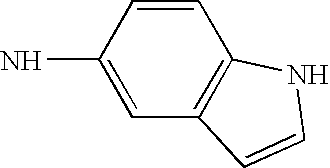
C1=CC(N)=CC2=C1NC=C2
